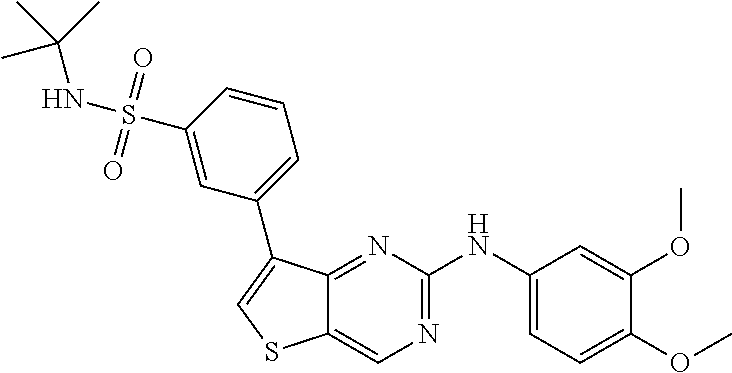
C1(OC)=CC=C(NC2=NC=C3C(=N2)C(C2=CC=CC(S(=O)(=O)NC(C)(C)C)=C2)=CS3)C=C1OC
